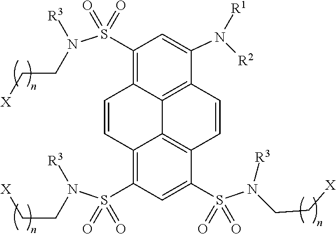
C1(S(N(CC[X])[R3])(=O)=O)=C2C3=C(C(N([R1])[R2])=C1)C=CC1=C3C(=C(S(N([R3])CC[X])(=O)=O)C=C1S(N([R3])CC[X])(=O)=O)C=C2
